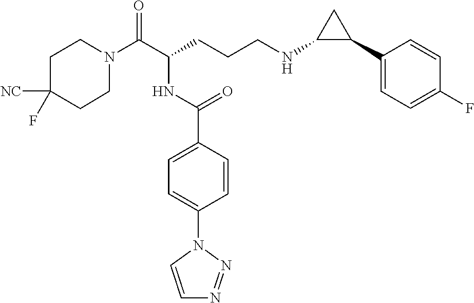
C1N(C(C(CCCNC2C(C3=CC=C(F)C=C3)C2)NC(C2=CC=C(N3C=CN=N3)C=C2)=O)=O)CCC([NC])(F)C1
